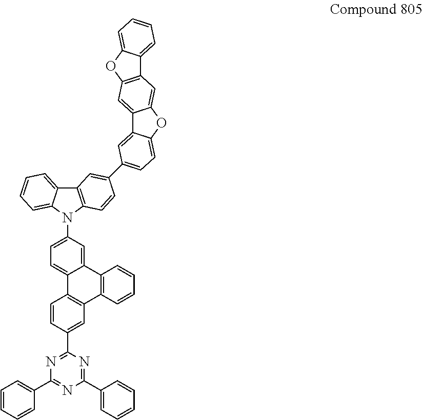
C1=CC=CC(C2=NC(C3=CC=CC=C3)=NC(C3=CC4=C(C=C3)C3=CC=C(N5C6=C(C7=CC=CC=C57)C=C(C5=CC=C7C(=C5)C5=CC8=C(C=C5O7)C5=CC=CC=C5O8)C=C6)C=C3C3=C4C=CC=C3)=N2)=C1
